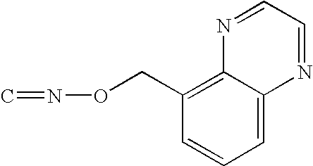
C1(CON=C)=C2C(=CC=C1)N=CC=N2
